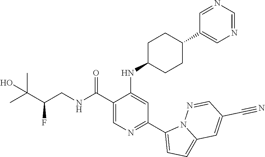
C1(C(NCC(C(C)(C)O)F)=O)=CN=C(C2=CC=C3N2N=CC(C#N)=C3)C=C1NC1CCC(C2=CN=CN=C2)CC1
